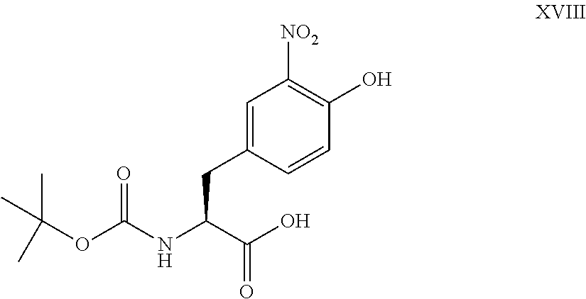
CC(OC(NC(CC1=CC([NO2])=C(O)C=C1)C(O)=O)=O)(C)C
